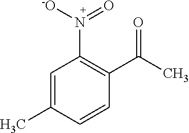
C1=C(C)C=CC(C(C)=O)=C1N([-O])=O
